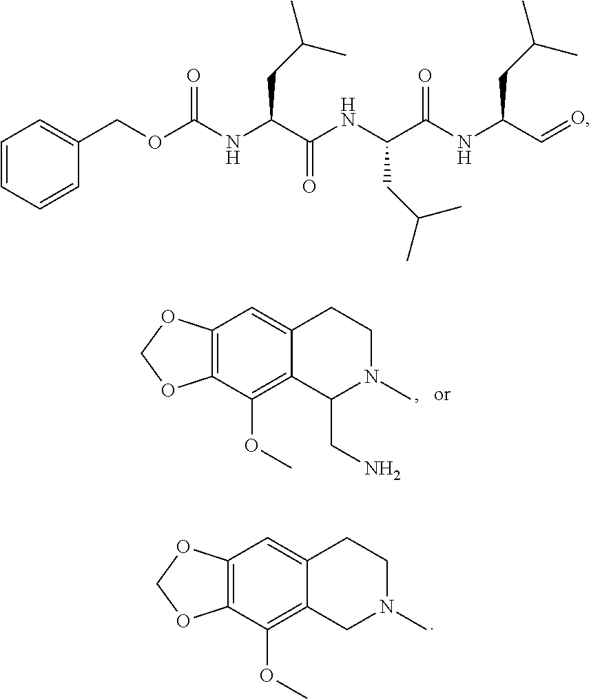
C12=C(C(OC)=C3C(=C1)CCN(C)C3CN)OCO2.C12=CC3=C(C(OC)=C1CN(C)CC2)OCO3.C1=CC=CC(COC(NC(C(NC(C(NC(C=O)CC(C)C)=O)CC(C)C)=O)CC(C)C)=O)=C1
